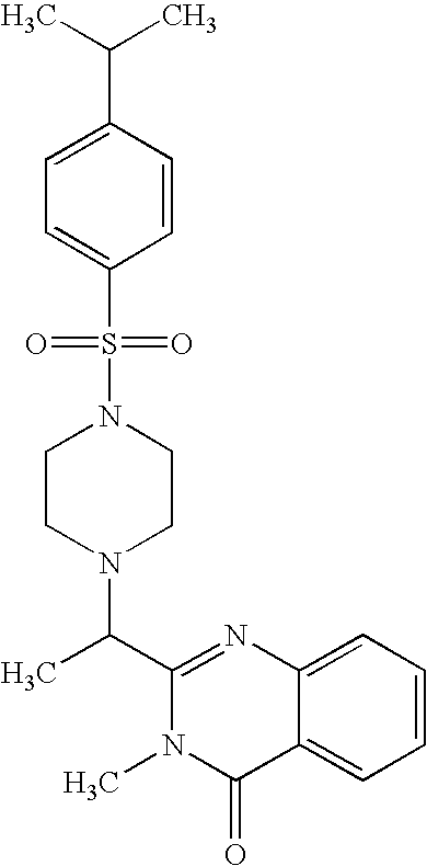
C1(C(N2CCN(S(=O)(=O)C3=CC=C(C(C)C)C=C3)CC2)C)=NC2=CC=CC=C2C(=O)N1C
